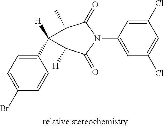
C1(Cl)=CC(N2C(=O)C3(C)C([H])(C2=O)C3([H])C2=CC=C(Br)C=C2)=CC(Cl)=C1
